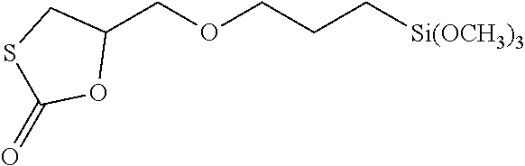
C1(COCCC[Si(OCH3)3])CSC(=O)O1
